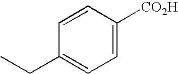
C1=CC(CC)=CC=C1[CO2H]
